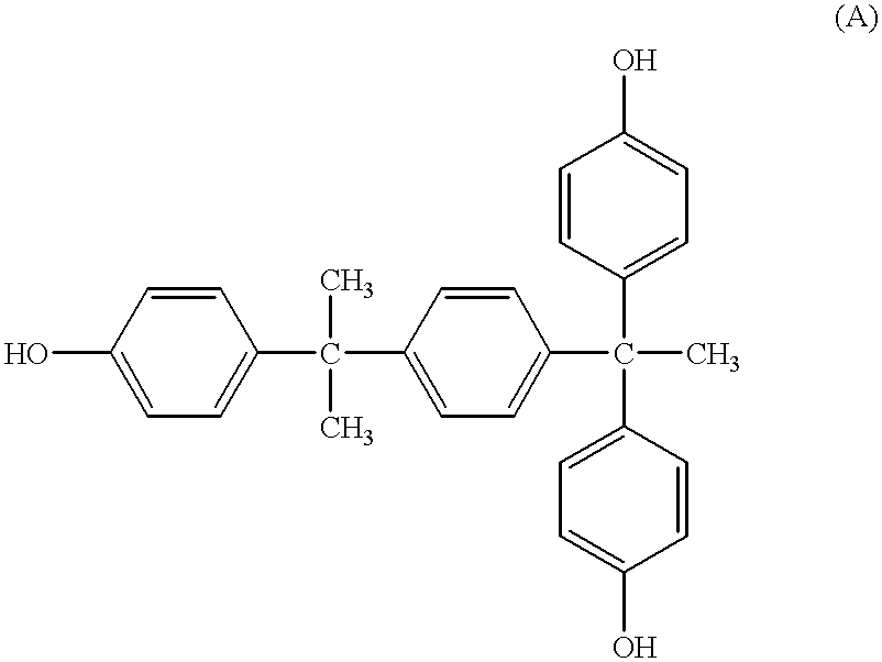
OC1=CC=C(C(C2=CC=C(C(C)(C3=CC=C(O)C=C3)C3=CC=C(O)C=C3)C=C2)(C)C)C=C1
